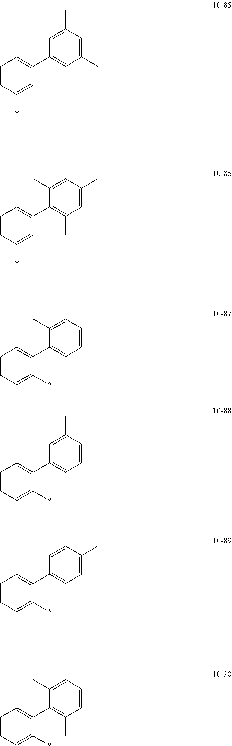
C1=CC(*)=CC(C2=CC(C)=CC(C)=C2)=C1.C1=CC(*)=CC(C2=C(C)C=C(C)C=C2C)=C1.C1=CC=C(*)C(C2=CC=CC=C2C)=C1.C1=CC=C(*)C(C2=CC=CC(C)=C2)=C1.C1=CC=C(*)C(C2=CC=C(C)C=C2)=C1.C1=CC=C(*)C(C2=C(C)C=CC=C2C)=C1
